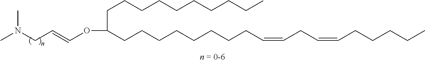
CN(CC=COC(CCCCCCCCCC)CCCCCCCCC=CCC=CCCCCC)C
